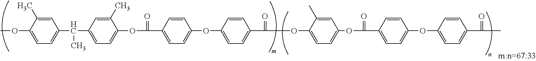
COC1=CC=C(C(C2=CC=C(OC(=O)C3=CC=C(OC4=CC=C(C(=O)OC5=CC=C(OC(=O)C6=CC=C(OC7=CC=C(C(=O)C)C=C7)C=C6)C=C5C)C=C4)C=C3)C(C)=C2)C)C=C1C
